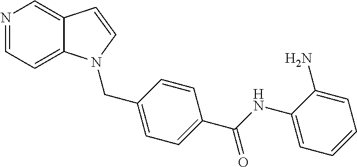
N1=CC=C2C(=C1)C=CN2CC1=CC=C(C(=O)NC2=CC=CC=C2N)C=C1
